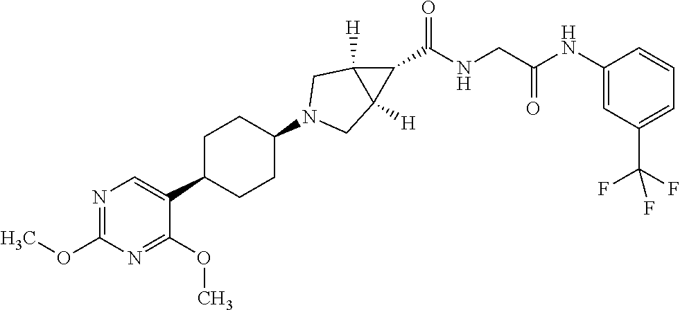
C1(C2CCC(N3CC4([H])C(C(=O)NCC(NC5=CC(C(F)(F)F)=CC=C5)=O)C4([H])C3)CC2)=CN=C(OC)N=C1OC
